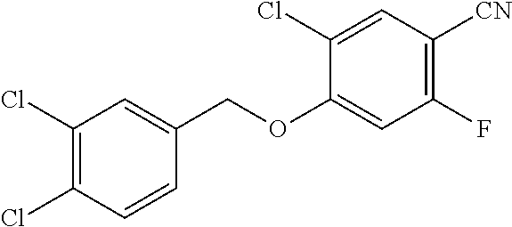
C1(Cl)=C(Cl)C=CC(COC2=CC(F)=C([CN])C=C2Cl)=C1
